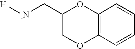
[H][-N]CC1COC2=C(O1)C=CC=C2
